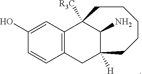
C12=C(C=C(O)C=C1)C1([R3C])C(N)C([H])(C2)CCCCC1
